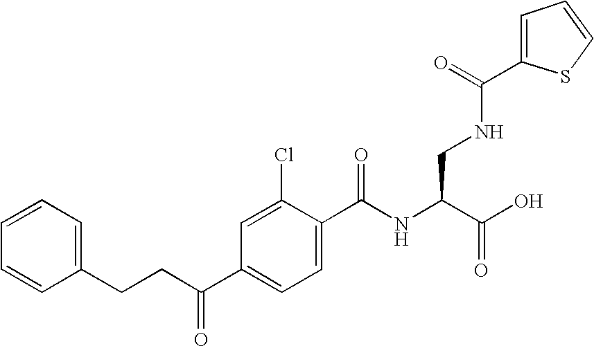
C1=CC=C(CCC(C2=CC=C(C(NC(C(O)=O)CNC(C3=CC=CS3)=O)=O)C(Cl)=C2)=O)C=C1
